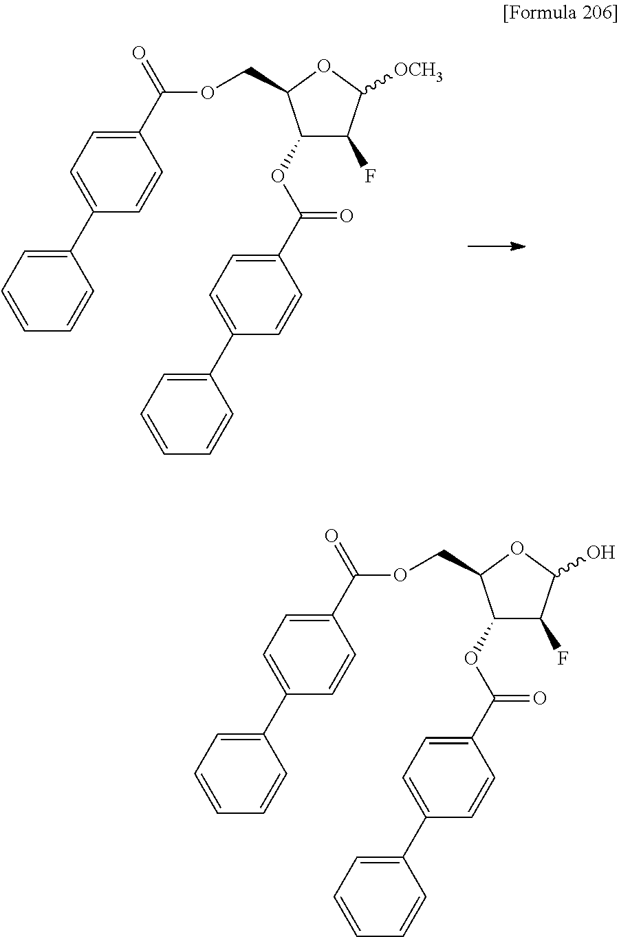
O(C(C1=CC=C(C2=CC=CC=C2)C=C1)=O)C1C(F)C([OCH3])OC1COC(C1=CC=C(C2=CC=CC=C2)C=C1)=O.O(C(C1=CC=C(C2=CC=CC=C2)C=C1)=O)C1C(F)C(O)OC1COC(C1=CC=C(C2=CC=CC=C2)C=C1)=O
